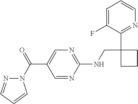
C1(NCC2(C3=NC=CC=C3F)CCC2)=NC=C(C(=O)N2N=CC=C2)C=N1
